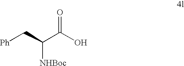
[Ph]CC(C(O)=O)[NHBoc]
